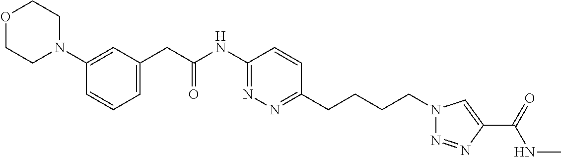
O1CCN(C2=CC(CC(NC3=NN=C(CCCCN4N=NC(C(=O)NC)=C4)C=C3)=O)=CC=C2)CC1
